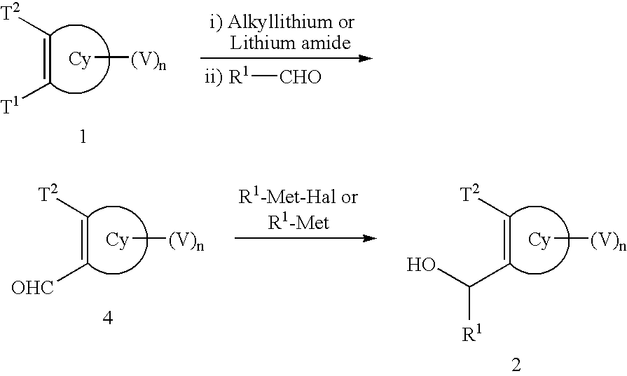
[T2]C=C[T1].[Cy][(V)n].[R1][CHO].[T2]C=CC([R1])O.[Cy][(V)n].[T2]C=C[OHC].[Cy][(V)n]
